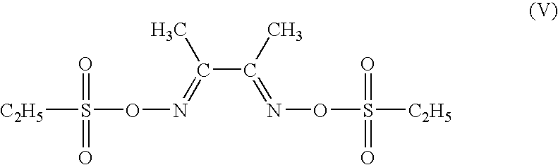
S([C2H5])(=O)(=O)ON=C(C(C)=NOS(=O)([C2H5])=O)C
